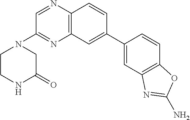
C12=C(C=C(C3=CC4=C(C=C3)OC(N)=N4)C=C1)N=C(N1CCNC(=O)C1)C=N2
